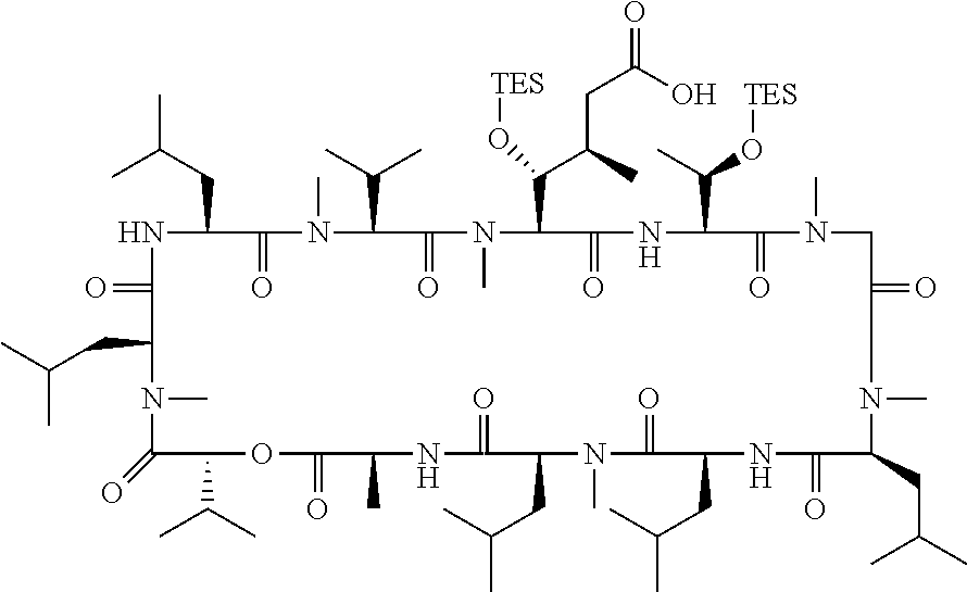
N1C(CC(C)C)C(=O)N(C)C(C(C)C)C(=O)N(C)C(C(C(CC(O)=O)C)O[TES])C(=O)NC(C(O[TES])C)C(=O)N(C)CC(=O)CN(C)C(CC(C)C)C(=O)NC(CC(C)C)C(=O)N(C)C(CC(C)C)C(=O)NC(C)C(=O)OC(C(C)C)C(=O)N(C)C(CC(C)C)C1=O
